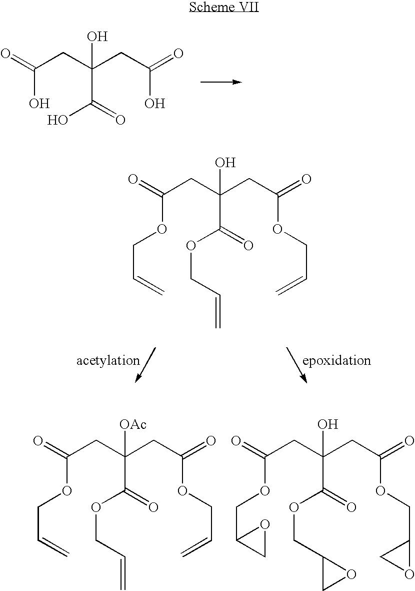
O=C(CC(CC(=O)O)(O)C(=O)O)O.O=C(CC(CC(=O)OCC=C)(O)C(=O)OCC=C)OCC=C.O=C(CC(CC(=O)OCC=C)([OAc])C(=O)OCC=C)OCC=C.O=C(CC(CC(=O)OCC1CO1)(O)C(=O)OCC1CO1)OCC1CO1
